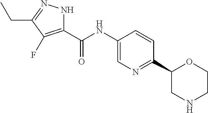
C(NC1=CN=C(C2CNCCO2)C=C1)(C1=C(F)C(CC)=NN1)=O
